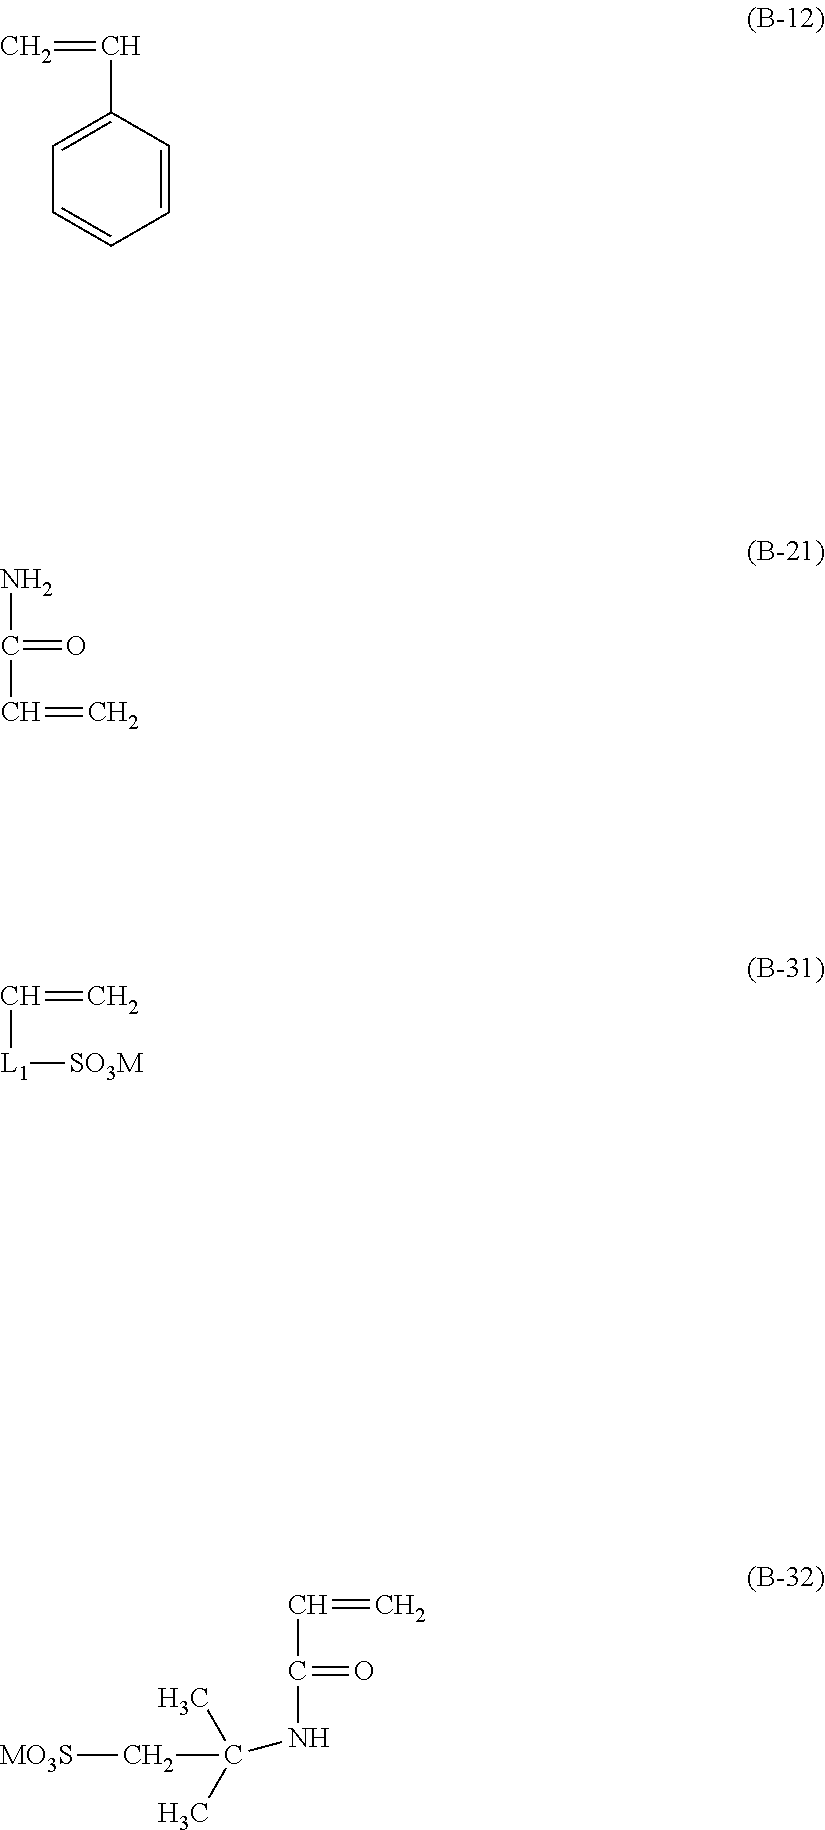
C(=C)C(=O)NC(C[MO3S])(C)C.C=CC1=CC=CC=C1.NC(C=C)=O.C(=C)[L1][SO3M]
